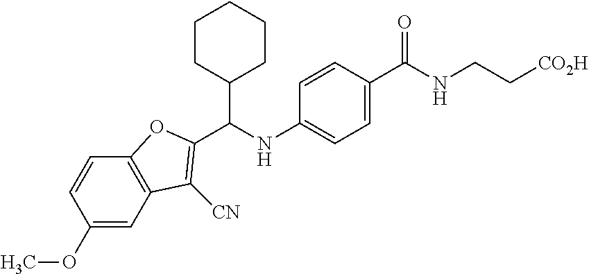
C1(OC)=CC2=C(C=C1)OC(C(NC1=CC=C(C(NCC[CO2H])=O)C=C1)C1CCCCC1)=C2[CN]
